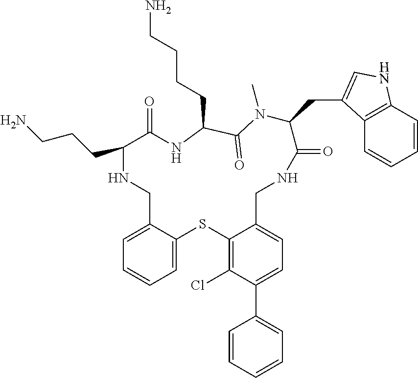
C1=C2C(=CC=C1)SC1=C(Cl)C(C3=CC=CC=C3)=CC=C1CNC(=O)C(CC1=CNC3=C1C=CC=C3)N(C)C(=O)C(CCCCN)NC(=O)C(CCCN)NC2
